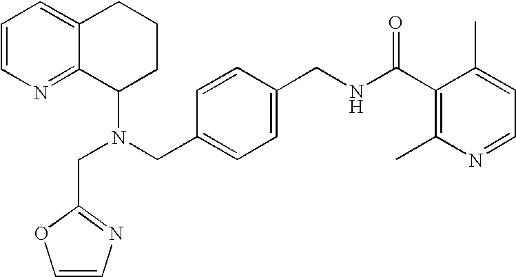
N(CC1=CC=C(CNC(C2=C(C)N=CC=C2C)=O)C=C1)(C1CCCC2=CC=CN=C12)CC1=NC=CO1
